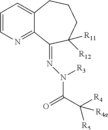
C1=CN=C2C(=C1)CCCC([R11])([R12])C2=NN([R3])C(C([R4])([R4a])[R5])=O
